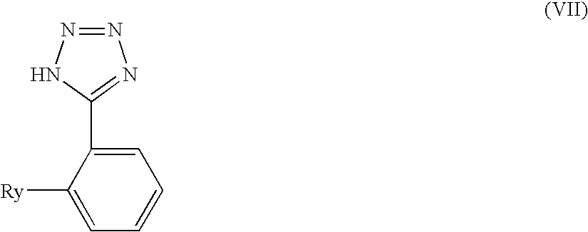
N1=NNC(C2=CC=CC=C2[Ry])=N1
